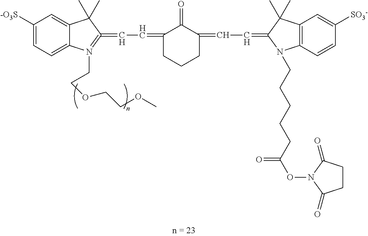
C1([-O3S])=CC=C2C(=C1)C(C)(C)C(=CC=C1CCCC(=CC=C3C(C)(C)C4=C(N3CCCCCC(=O)ON3C(=O)CCC3=O)C=CC([SO3-])=C4)C1=O)=N2CCOCCOC
